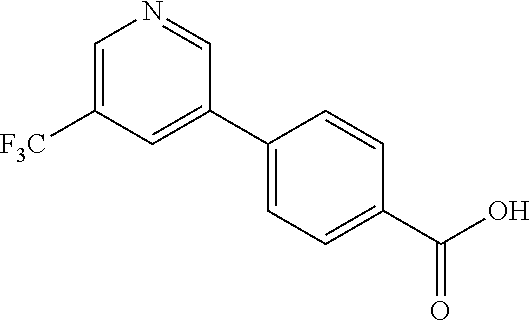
C1=C([F3C])C=C(C2=CC=C(C(O)=O)C=C2)C=N1
